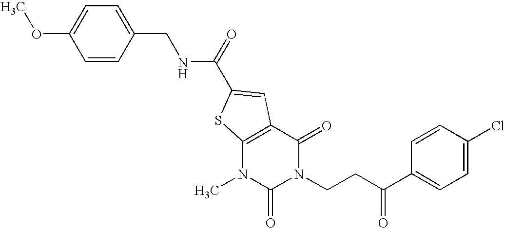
C1=C(OC)C=CC(CNC(=O)C2=CC3=C(N(C)C(=O)N(CCC(C4=CC=C(Cl)C=C4)=O)C3=O)S2)=C1
